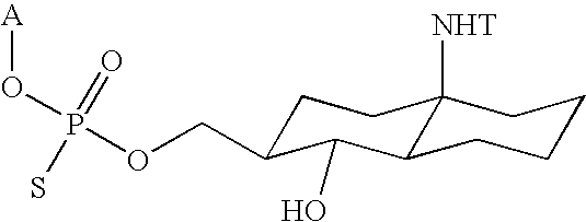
[A]OP(OCC1CCC2([NHT])C(C1O)CCCC2)(=O)S
